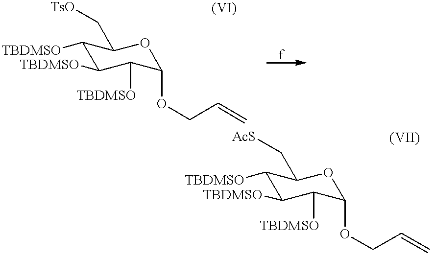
C1([TBDMSO])C([TBDMSO])C([TBDMSO])C(OCC=C)OC1C[TsO].C1([TBDMSO])C([TBDMSO])C([TBDMSO])C(OCC=C)OC1C[AcS]
